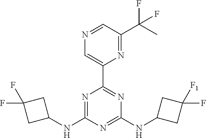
C1(NC2=NC(C3=CN=CC(C(C)(F)F)=N3)=NC(NC3CC(F)([F1])C3)=N2)CC(F)(F)C1
